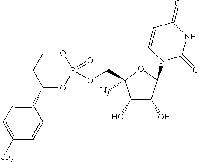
C1(O)C(O)C(N2C=CC(=O)NC2=O)OC1(COP1(=O)OCCC(C2=CC=C([CF3])C=C2)O1)[N3]
